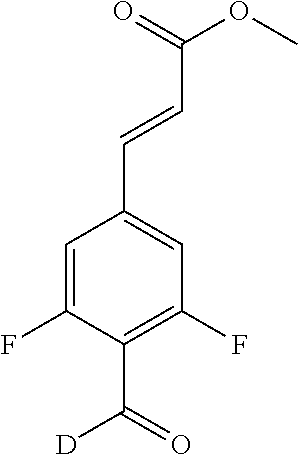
C1=C(F)C(C(=O)[D])=C(F)C=C1C=CC(OC)=O
